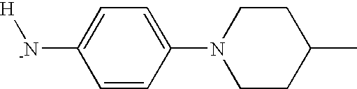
C1=CC(N2CCC(C)CC2)=CC=C1[-N][H]
